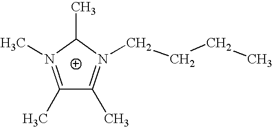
C1(C)=N(C)C(C)N(CCCC)=C1C
